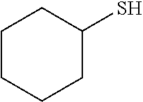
C1C(S)CCCC1
